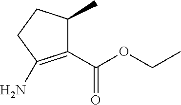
C1(C(OCC)=O)=C(N)CCC1C
